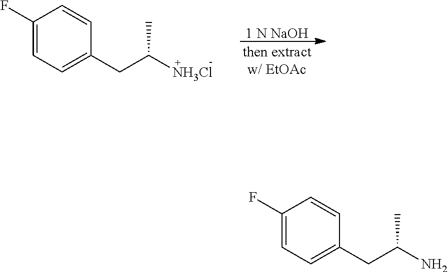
C1(F)=CC=C(CC([NH3Cl])C)C=C1.[1 N NaOH].C1(F)=CC=C(CC(N)C)C=C1
